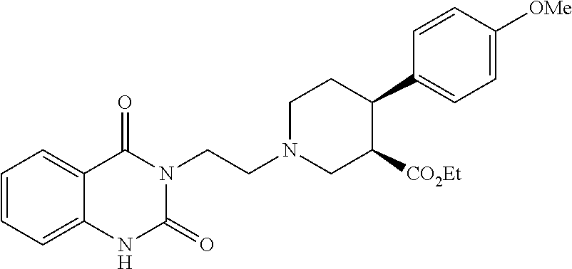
C1=CC=C2C(=C1)C(=O)N(CCN1CC([CO2Et])C(C3=CC=C([OMe])C=C3)CC1)C(=O)N2
